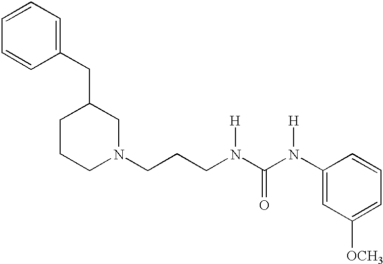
C1(CC2CCCN(CCCN(C(N(C3=CC([OCH3])=CC=C3)[H])=O)[H])C2)=CC=CC=C1
